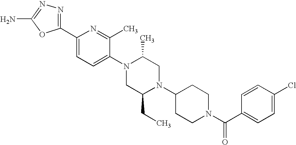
C1(C2=CC=C(N3CC(CC)N(C4CCN(C(C5=CC=C(Cl)C=C5)=O)CC4)CC3C)C(C)=N2)=NN=C(N)O1
